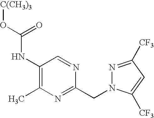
C1(NC(O[C(CH3)3])=O)=C(C)N=C(CN2N=C([CF3])C=C2[CF3])N=C1
